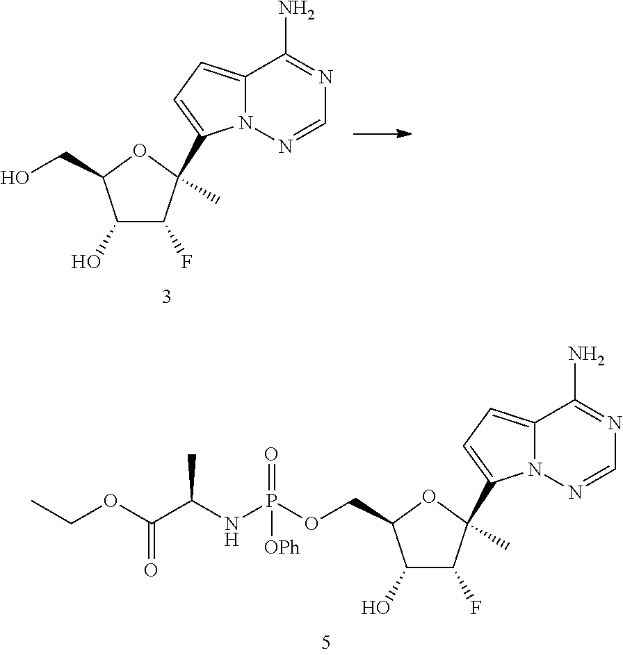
C1(O)C(F)C(C)(C2=CC=C3N2N=CN=C3N)OC1CO.C1(O)C(F)C(C)(C2=CC=C3N2N=CN=C3N)OC1COP(NC(C(OCC)=O)C)(=O)[OPh]
